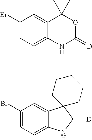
C1(Br)=CC=C2C(=C1)C(C)(C)OC(=[D])N2.C1(Br)=CC=C2C(=C1)C1(C(=[D])N2)CCCCC1
